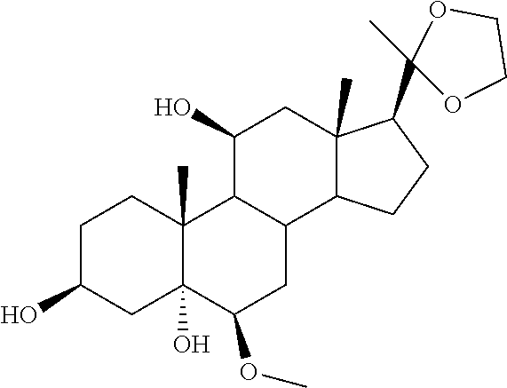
C1C(O)CC2(O)C(C)(C1)C1C(CC2OC)C2C(C)(CC1O)C(C1(C)OCCO1)CC2
